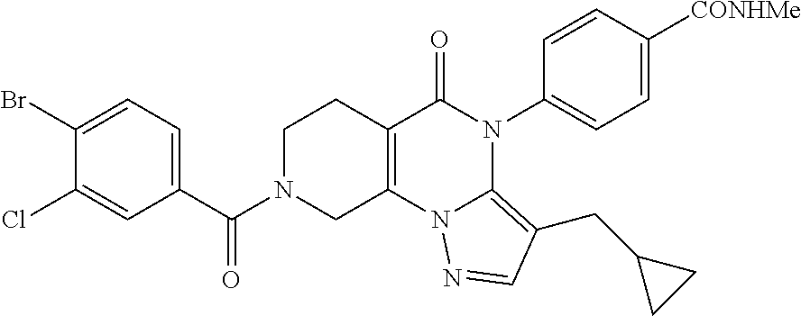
C1(Br)=CC=C(C(N2CC3=C(CC2)C(=O)N(C2=CC=C([CONHMe])C=C2)C2=C(CC4CC4)C=NN32)=O)C=C1Cl
